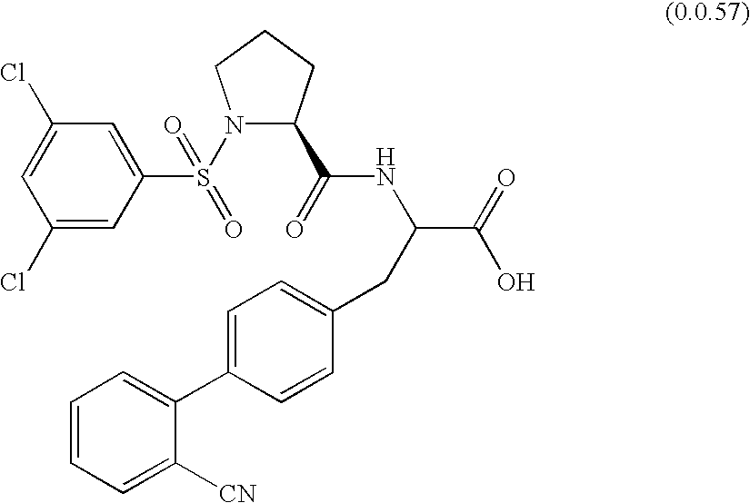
C1(C(=O)NC(CC2=CC=C(C3=CC=CC=C3[CN])C=C2)C(=O)O)N(S(C2=CC(Cl)=CC(Cl)=C2)(=O)=O)CCC1
